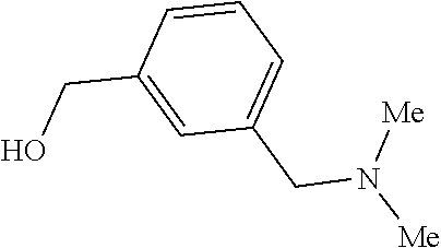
OCC1=CC(CN([Me])[Me])=CC=C1
